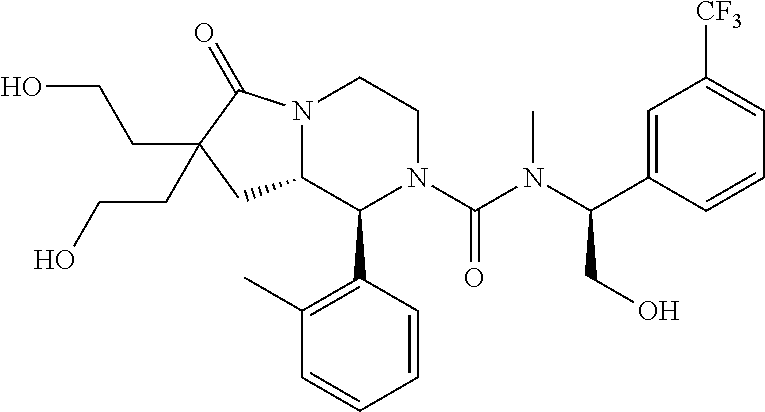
N12C(C(C3=C(C)C=CC=C3)N(C(N(C(CO)C3=CC([CF3])=CC=C3)C)=O)CC1)CC(CCO)(CCO)C2=O
